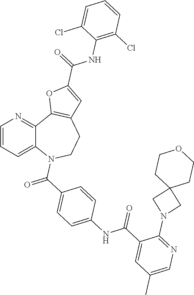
C1=CC=C2C(=N1)C1=C(CCN2C(=O)C2=CC=C(NC(C3=CC(C)=CN=C3N3CC4(C3)CCOCC4)=O)C=C2)C=C(C(=O)NC2=C(Cl)C=CC=C2Cl)O1
